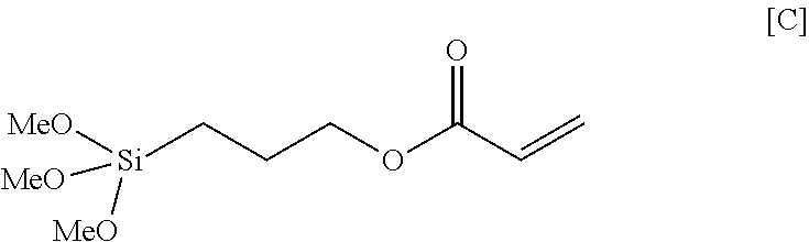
O=C(C=C)OCCC[Si]([MeO])([MeO])[MeO]
